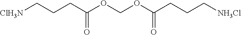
[ClH3N]CCCC(OCOC(CCC[NH3Cl])=O)=O
